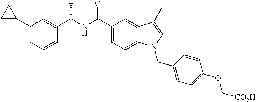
C1(C2CC2)=CC=CC(C(NC(C2=CC=C3C(=C2)C(C)=C(C)N3CC2=CC=C(OC[CO2H])C=C2)=O)C)=C1
